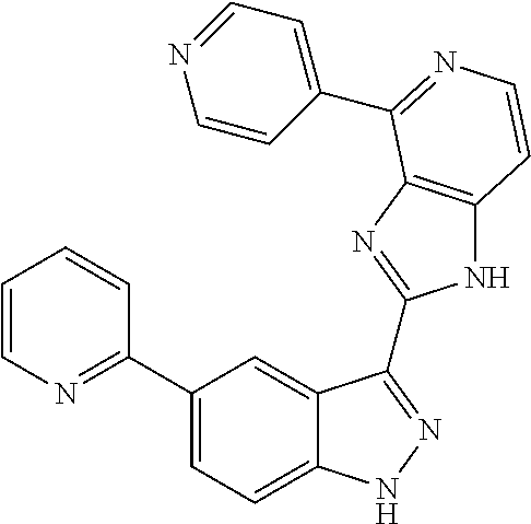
C1(C2=NC=CC=C2)=CC=C2C(=C1)C(C1=NC3=C(N1)C=CN=C3C1=CC=NC=C1)=NN2
